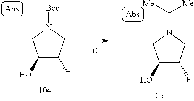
C1(O)C(F)CN([Boc])C1.C1(O)C(F)CN(C([Me])[Me])C1
